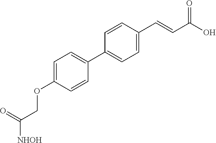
C1=CC(C2=CC=C(C=CC(O)=O)C=C2)=CC=C1OCC([NHOH])=O
